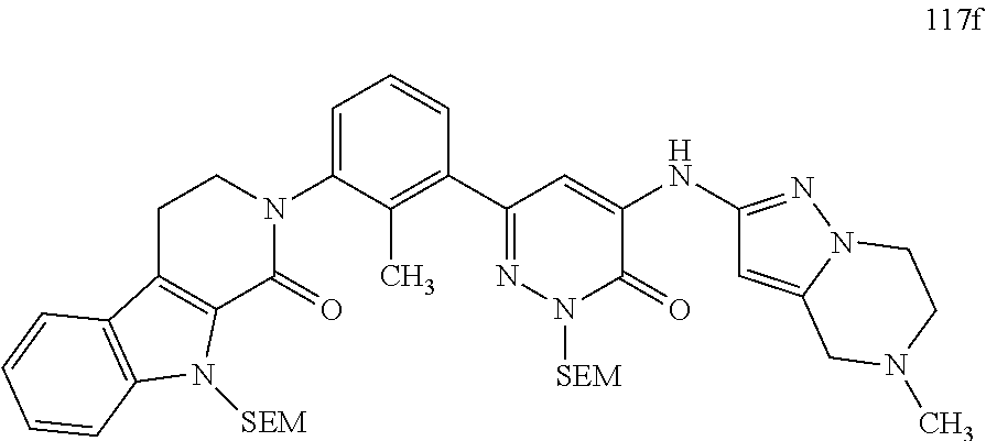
C1(C2=C(C)C(N3CCC4=C(C3=O)N([SEM])C3=C4C=CC=C3)=CC=C2)=NN([SEM])C(=O)C(NC2=NN3C(=C2)CN(C)CC3)=C1
